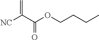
[NC]C(C(OCCCC)=O)=C
